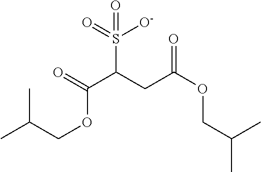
S(C(CC(OCC(C)C)=O)C(=O)OCC(C)C)(=O)([O-])=O
